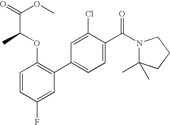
C1=CC(F)=CC(C2=CC=C(C(N3C(C)(C)CCC3)=O)C(Cl)=C2)=C1OC(C)C(=O)OC
